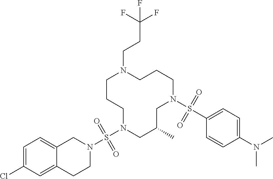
C1CCN(S(N2CC3=CC=C(Cl)C=C3CC2)(=O)=O)CC(C)CN(S(C2=CC=C(N(C)C)C=C2)(=O)=O)CCCN1CCC(F)(F)F
